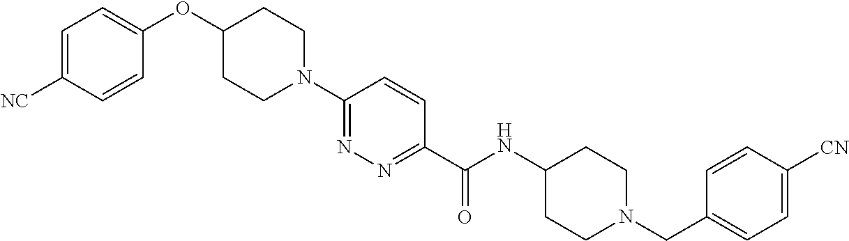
C1CN(C2=NN=C(C(=O)NC3CCN(CC4=CC=C([CN])C=C4)CC3)C=C2)CCC1OC1=CC=C([NC])C=C1
